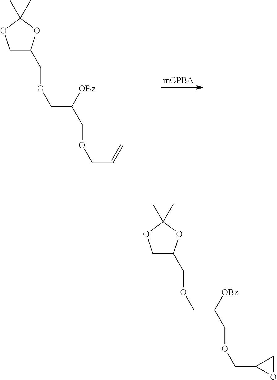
C1C(COCC([OBz])COCC=C)OC(C)(C)O1.C1C(COCC([OBz])COCC2CO2)OC(C)(C)O1
